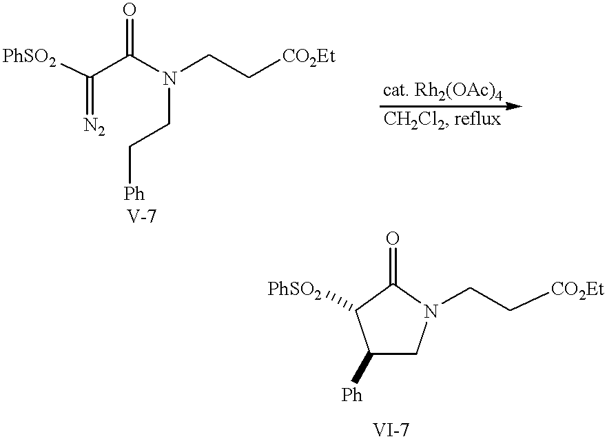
N(CC[Ph])(CC[CO2Et])C(C([PhSO2])=[N2])=O.C1([Ph])CN(CC[CO2Et])C(=O)C1[PhSO2]
